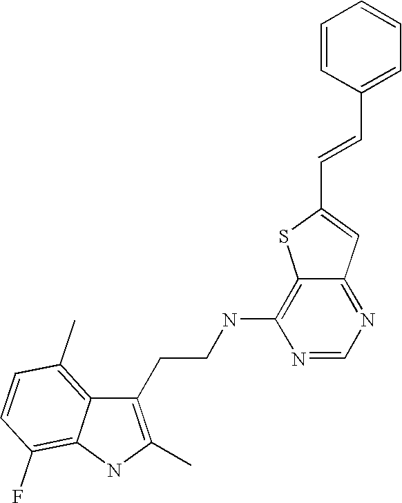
C1(CCNC2=C3C(=NC=N2)C=C(C=CC2=CC=CC=C2)S3)=C(C)NC2=C(F)C=CC(C)=C12
